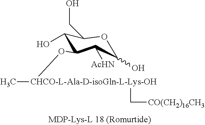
OC1C(O[CHCO-L-Ala-D-isoGln-L-Lys-OH](C)C[CO(CH2)16CH3])C([AcHN])C(O)OC1CO
